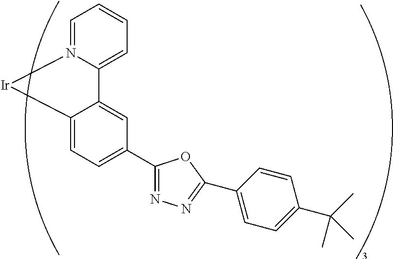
C1=N2C(=CC=C1)C1=CC(C3=NN=C(C4=CC=C(C(C)(C)C)C=C4)O3)=CC=C1[Ir]2
